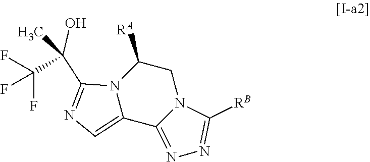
N12C(=CN=C1C(C(F)(F)F)(O)C)C1=NN=C([RB])N1CC2[RA]
